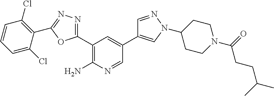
C1(C2=NN=C(C3=C(Cl)C=CC=C3Cl)O2)=C(N)N=CC(C2=CN(C3CCN(C(=O)CCC(C)C)CC3)N=C2)=C1
